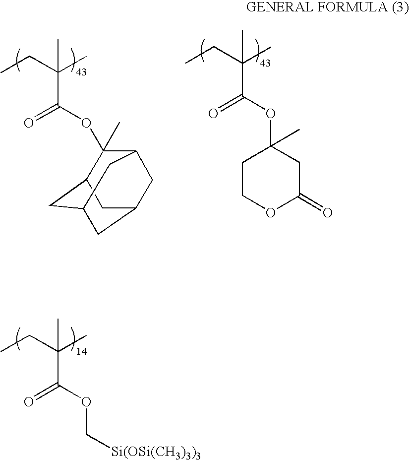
C(C(=O)OC1(C)C2CC3CC(CC1C3)C2)(C)(CC)C.C(C(=O)OC1(C)CCOC(=O)C1)(C)(CC)C.C(C(=O)OC[Si(OSi(CH3)3)3])(C)(CC)C
